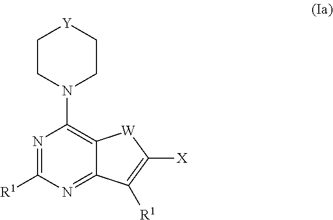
N1=C([R1])N=C2C(=C1N1CC[Y]CC1)[W]C([X])=C2[R1]
